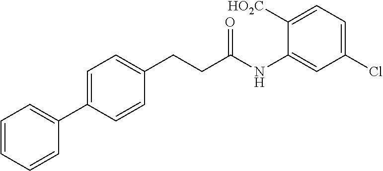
C1=C(C2=CC=CC=C2)C=CC(CCC(NC2=CC(Cl)=CC=C2[HO2C])=O)=C1
